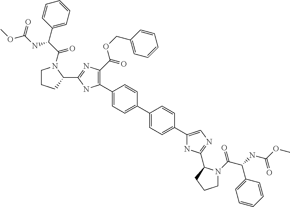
C1(C2=C(C(=O)OCC3=CC=CC=C3)N=C(C3N(C(C(C4=CC=CC=C4)NC(OC)=O)=O)CCC3)N2)=CC=C(C2=CC=C(C3=CN=C(C4N(C(C(NC(OC)=O)C5=CC=CC=C5)=O)CCC4)N3)C=C2)C=C1
